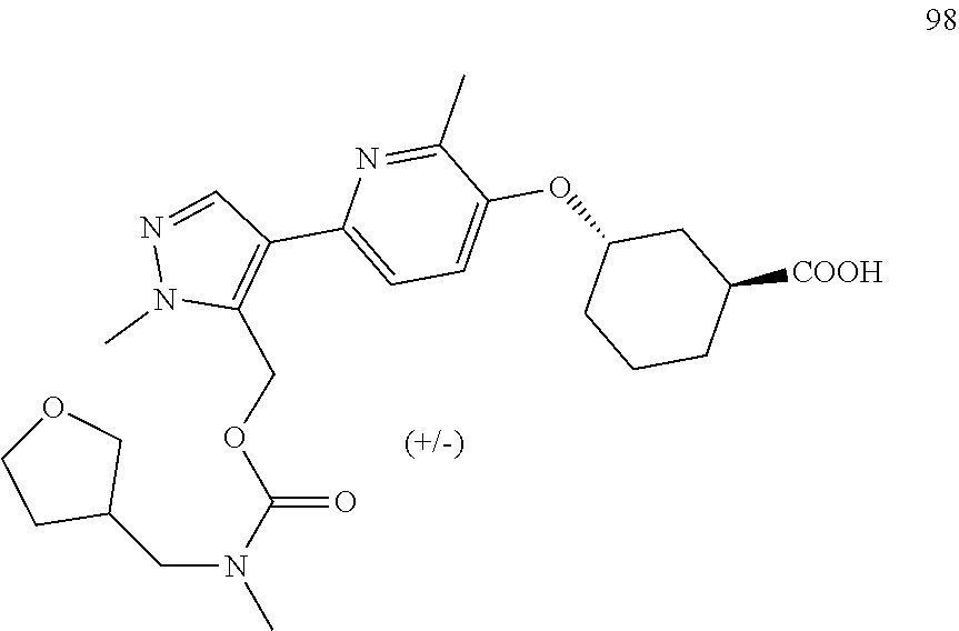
C1=C(C2=C(COC(N(C)CC3COCC3)=O)N(C)N=C2)N=C(C)C(OC2CCCC([COOH])C2)=C1
